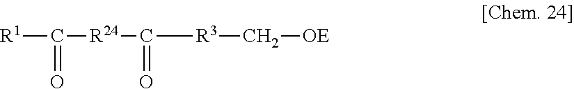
C(=O)([R24]C([R3]C[OE])=O)[R1]
